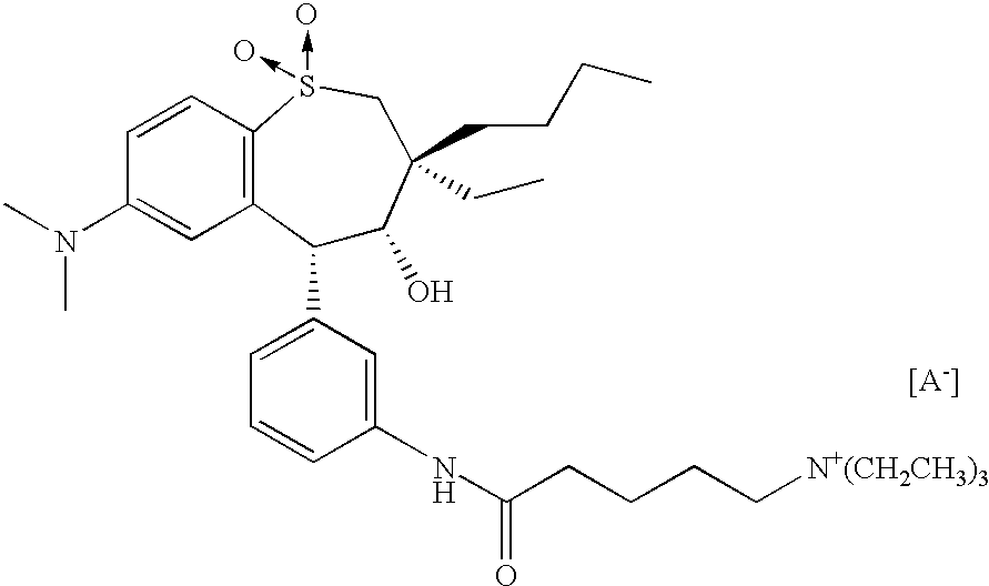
C1(C2=CC=CC(NC(CCCC[N+(CH2CH3)3])=O)=C2)C(O)C(CCCC)(CC)CS(->O)(->O)C2=C1C=C(N(C)C)C=C2.[[A-]]
